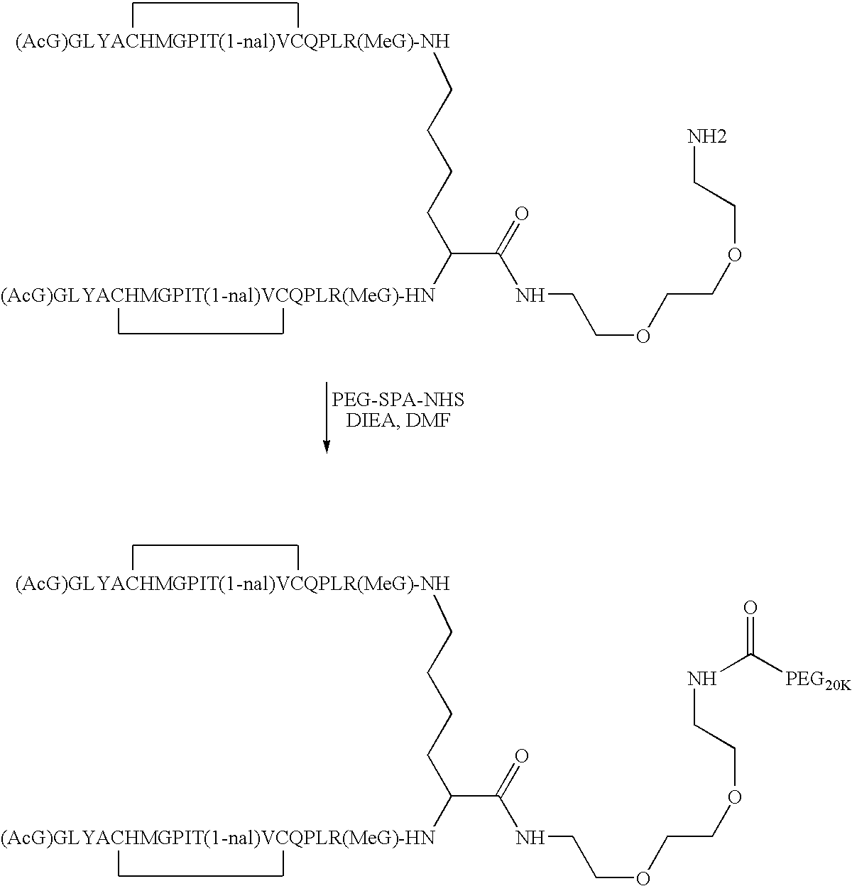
[(AcG)GLYACHMGPIT(1-nal)VCQPLR(MeG)-NH]CCCCC([(AcG)GLYACHMGPIT(1-nal)VCQPLR(MeG)-HN])C(NCCOCCOCCNC([PEG20K])=O)=O.[(AcG)GLYACHMGPIT(1-nal)VCQPLR(MeG)-NH]CCCCC([(AcG)GLYACHMGPIT(1-nal)VCQPLR(MeG)-HN])C(NCCOCCOCCN)=O
